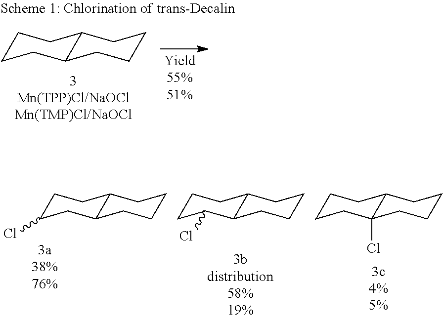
C1C(Cl)CC2C(C1)CCCC2.C1CC(Cl)C2C(C1)CCCC2.C1CCC2(Cl)C(C1)CCCC2.C1CCC2C(C1)CCCC2
